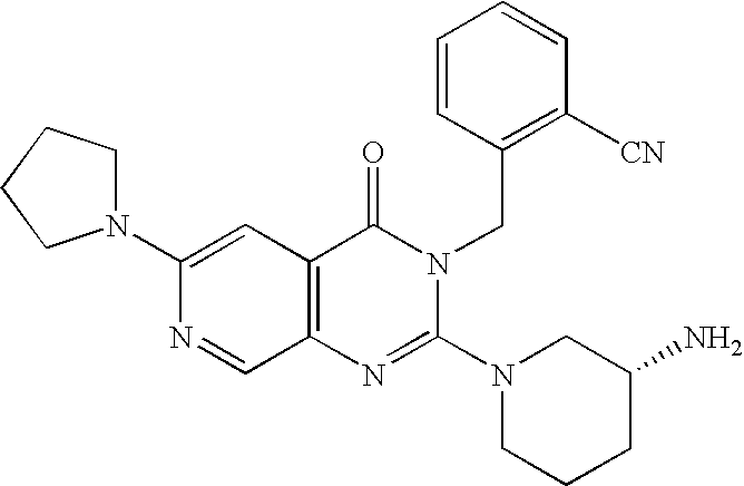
C1(N2CCCC2)=CC2=C(C=N1)N=C(N1CCCC(N)C1)N(CC1=C([CN])C=CC=C1)C2=O
